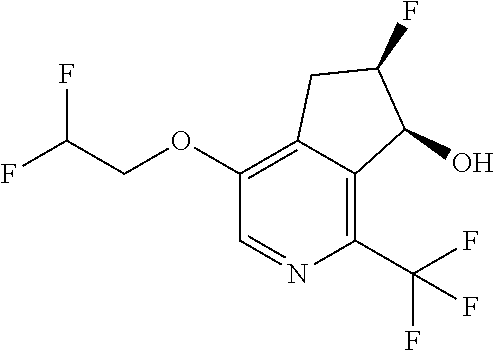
C1(OCC(F)F)=C2C(=C(C(F)(F)F)N=C1)C(O)C(F)C2
